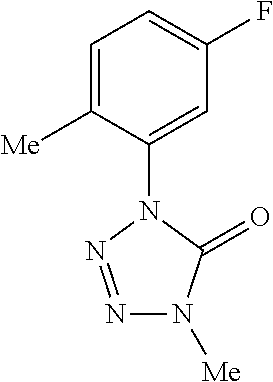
C1=C([Me])C(N2C(=O)N([Me])N=N2)=CC(F)=C1
